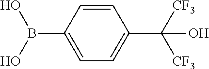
C1=CC(B(O)O)=CC=C1C([CF3])([CF3])O
